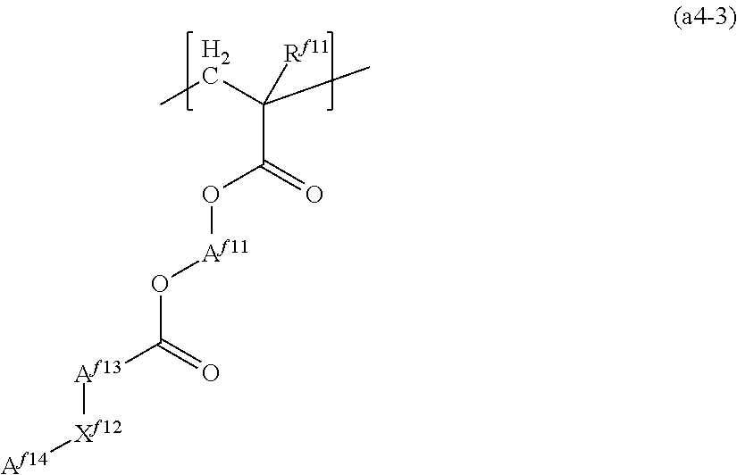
CCC(C)(C(=O)O[Af11]OC([Af13][Xf12][Af14])=O)[Rf11]
